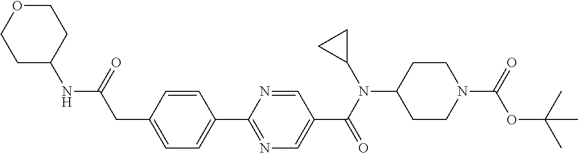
C1(CC(NC2CCOCC2)=O)=CC=C(C2=NC=C(C(N(C3CC3)C3CCN(C(=O)OC(C)(C)C)CC3)=O)C=N2)C=C1
